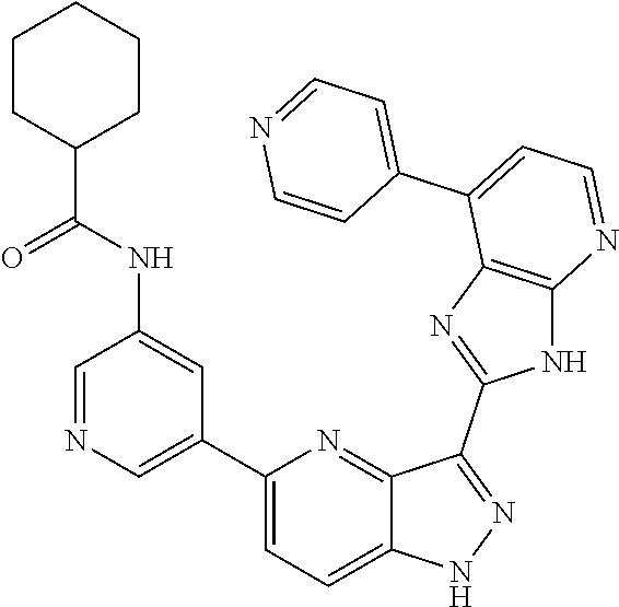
C1(C2=CN=CC(NC(=O)C3CCCCC3)=C2)=CC=C2C(=N1)C(C1=NC3=C(N1)N=CC=C3C1=CC=NC=C1)=NN2
